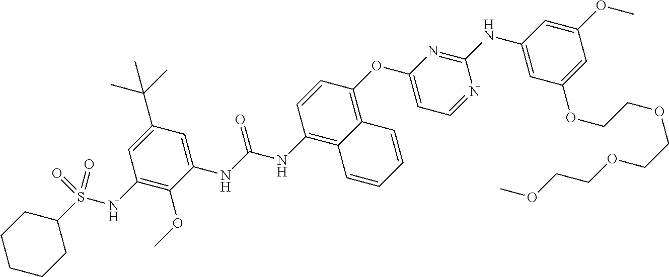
C1(S(NC2=C(OC)C(NC(NC3=C4C(=C(OC5=CC=NC(NC6=CC(OCCOCCOCCOC)=CC(OC)=C6)=N5)C=C3)C=CC=C4)=O)=CC(C(C)(C)C)=C2)(=O)=O)CCCCC1
